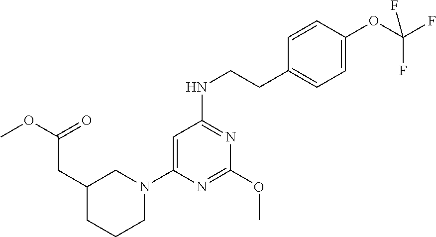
C(C(OC)=O)C1CCCN(C2=CC(NCCC3=CC=C(OC(F)(F)F)C=C3)=NC(OC)=N2)C1
